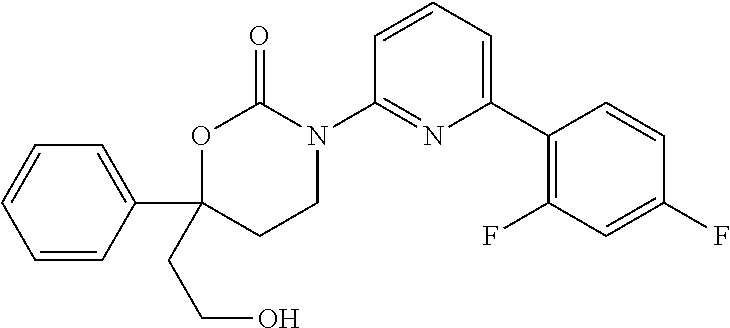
C1(N2C(=O)OC(C3=CC=CC=C3)(CCO)CC2)=NC(C2=C(F)C=C(F)C=C2)=CC=C1
